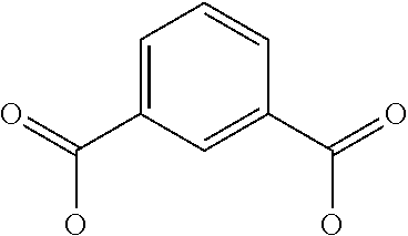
O=C(C1=CC=CC(C(=O)O)=C1)O
